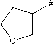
C1C([#])CCO1
